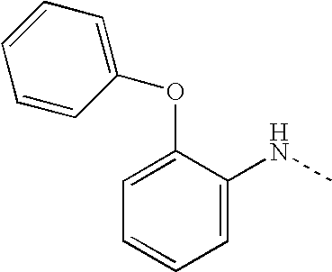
C1=C(OC2=CC=CC=C2)C(NC)=CC=C1
